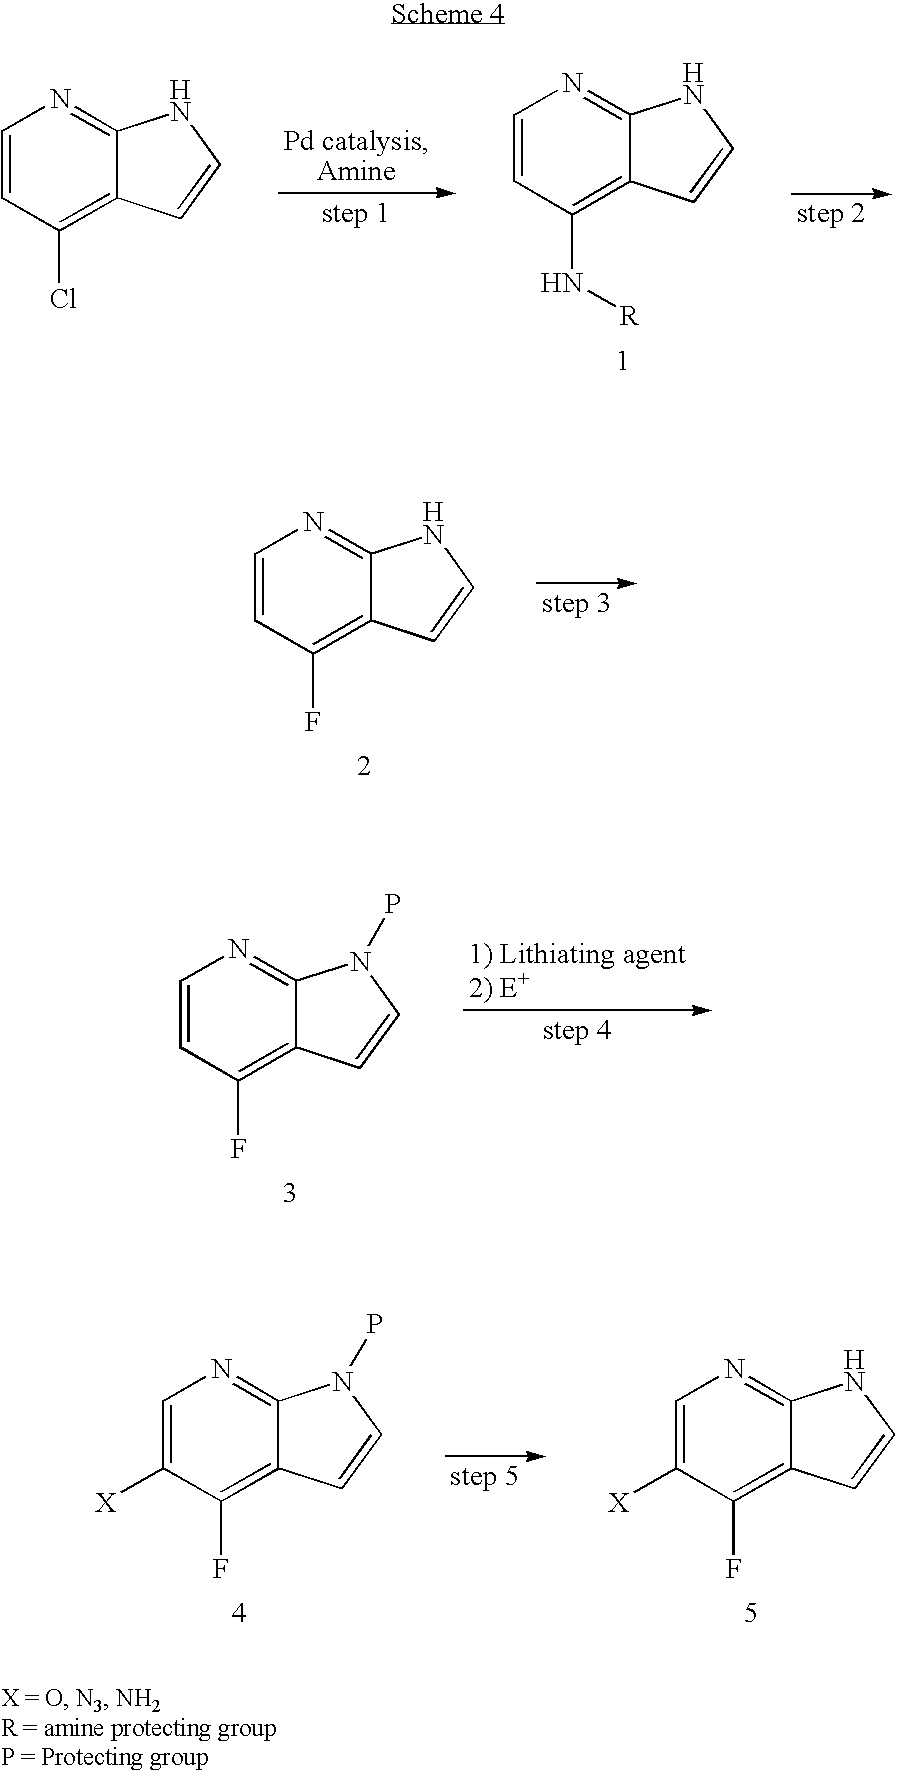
C1=CC(Cl)=C2C(=N1)NC=C2.C1=CC(N[R])=C2C(=N1)NC=C2.C1=CC(F)=C2C(=N1)NC=C2.C1=CC(F)=C2C(=N1)N(P)C=C2.C1=C([X])C(F)=C2C(=N1)N(P)C=C2.C1=C([X])C(F)=C2C(=N1)NC=C2
